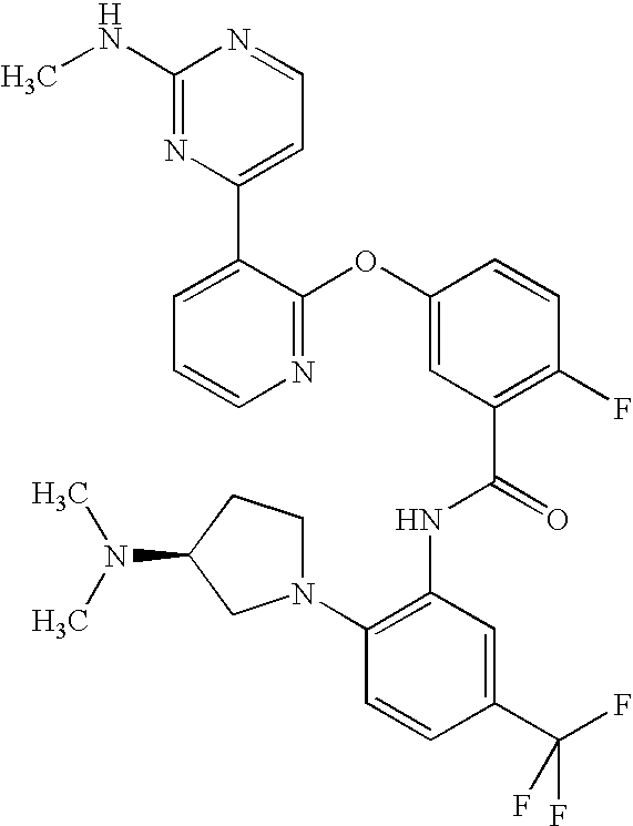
N1=C(OC2=CC(C(=O)NC3=C(N4CCC(N(C)C)C4)C=CC(C(F)(F)F)=C3)=C(F)C=C2)C(C2=CC=NC(NC)=N2)=CC=C1
